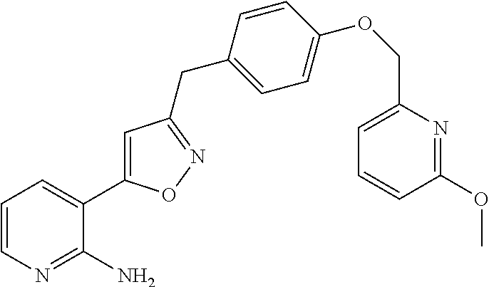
C1=CN=C(N)C(C2=CC(CC3=CC=C(OCC4=CC=CC(OC)=N4)C=C3)=NO2)=C1
